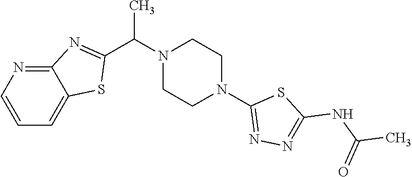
C(N1CCN(C2=NN=C(NC(C)=O)S2)CC1)(C)C1=NC2=NC=CC=C2S1
